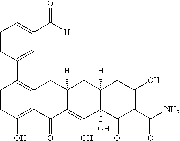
C1=CC(O)=C2C(=C1C1=CC(C([H])=O)=CC=C1)CC1([H])C(=C(O)C3(O)C([H])(C1)CC(O)=C(C(N)=O)C3=O)C2=O
